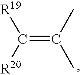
C(=C(C)C)([R19])[R20]
